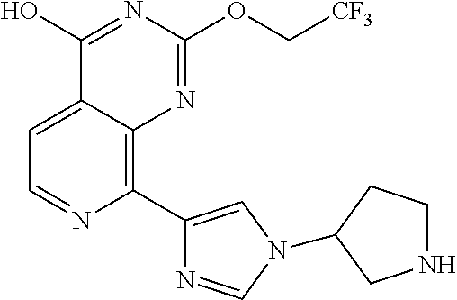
C1=C2C(=C(C3=CN(C4CCNC4)C=N3)N=C1)N=C(OC[CF3])N=C2O
